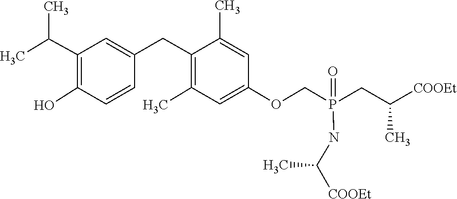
C1=C(CC2=C(C)C=C(OCP(CC([COOEt])C)(=O)NC(C)[COOEt])C=C2C)C=CC(O)=C1C(C)C
